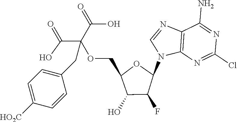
C12=C(N=C(Cl)N=C1N)N(C1OC(COC(C(=O)O)(C(=O)O)CC3=CC=C([HO2C])C=C3)C(O)C1F)C=N2
